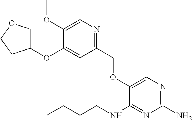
C1(COC2=CN=C(N)N=C2NCCCC)=NC=C(OC)C(OC2COCC2)=C1
